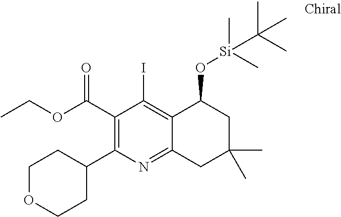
C1(C(OCC)=O)=C(C2CCOCC2)N=C2C(=C1I)C(O[Si](C)(C)C(C)(C)C)CC(C)(C)C2
